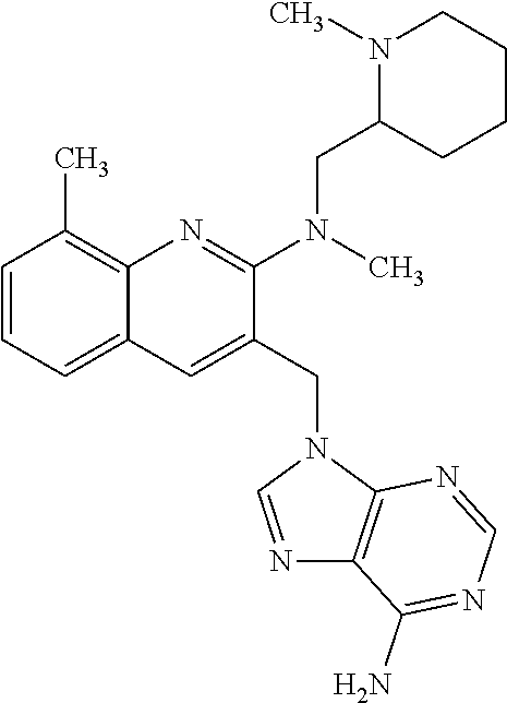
C1=CC=C2C(=C1C)N=C(N(C)CC1N(C)CCCC1)C(CN1C=NC3=C1N=CN=C3N)=C2
